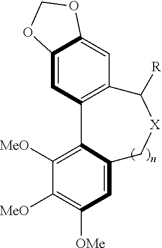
C12=C(C([R])[X]CC3=CC([OMe])=C([MeO])C([MeO])=C13)C=C1C(=C2)OCO1
